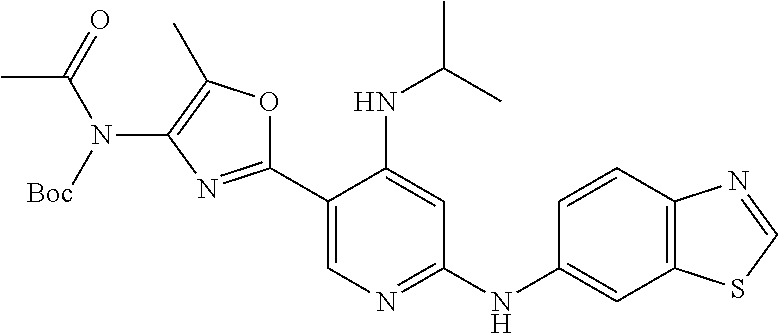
C1(C2=NC(N(C(C)=O)[Boc])=C(C)O2)=CN=C(NC2=CC3=C(C=C2)N=CS3)C=C1NC(C)C
